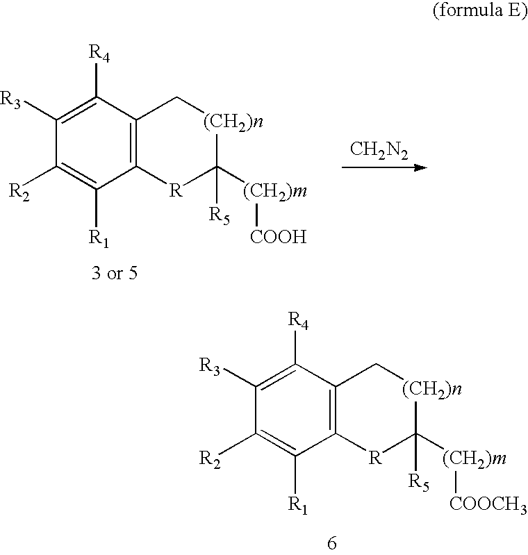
C12=C([R]C([(CH2)m][COOCH3])([R5])[(CH2)n]C1)C([R1])=C([R2])C([R3])=C2[R4].C12=C(C([R1])=C([R2])C([R3])=C1[R4])[R]C([(CH2)m][COOH])([R5])[(CH2)n]C2.[CH2N2]
